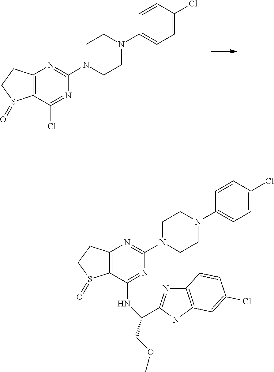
C12=C(C(Cl)=NC(N3CCN(C4=CC=C(Cl)C=C4)CC3)=N1)S(=O)CC2.C12=C(C(NC(C3=NC4=C(N3)C=C(Cl)C=C4)COC)=NC(N3CCN(C4=CC=C(Cl)C=C4)CC3)=N1)S(=O)CC2
